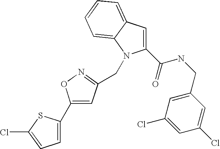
C1=C(C2=CC(CN3C(C(NCC4=CC(Cl)=CC(Cl)=C4)=O)=CC4=CC=CC=C43)=NO2)SC(Cl)=C1
